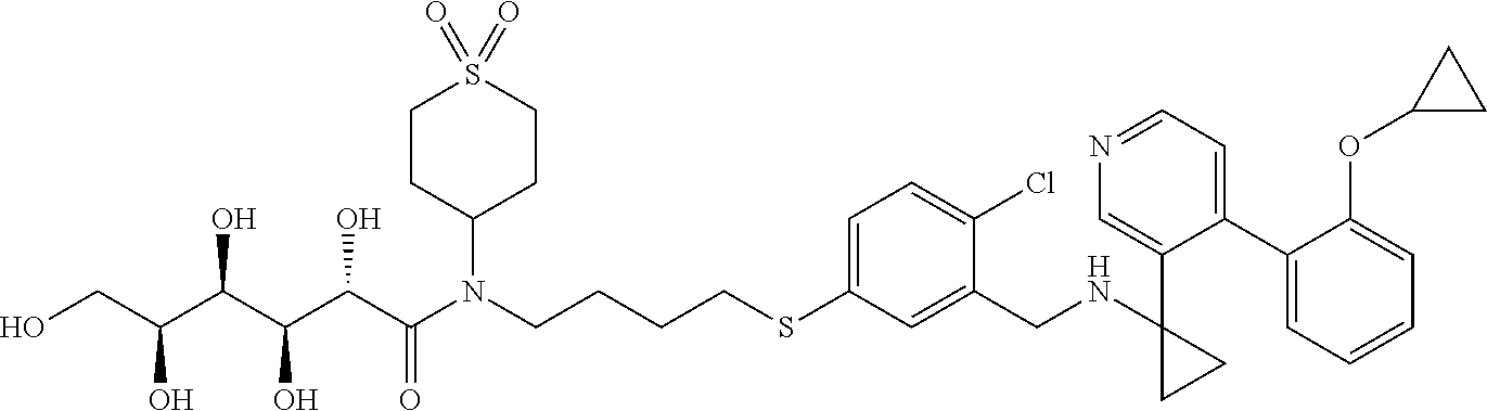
OCC(C(C(C(C(N(CCCCSC1=CC=C(Cl)C(CNC2(C3=CN=CC=C3C3=CC=CC=C3OC3CC3)CC2)=C1)C1CCS(=O)(=O)CC1)=O)O)O)O)O
